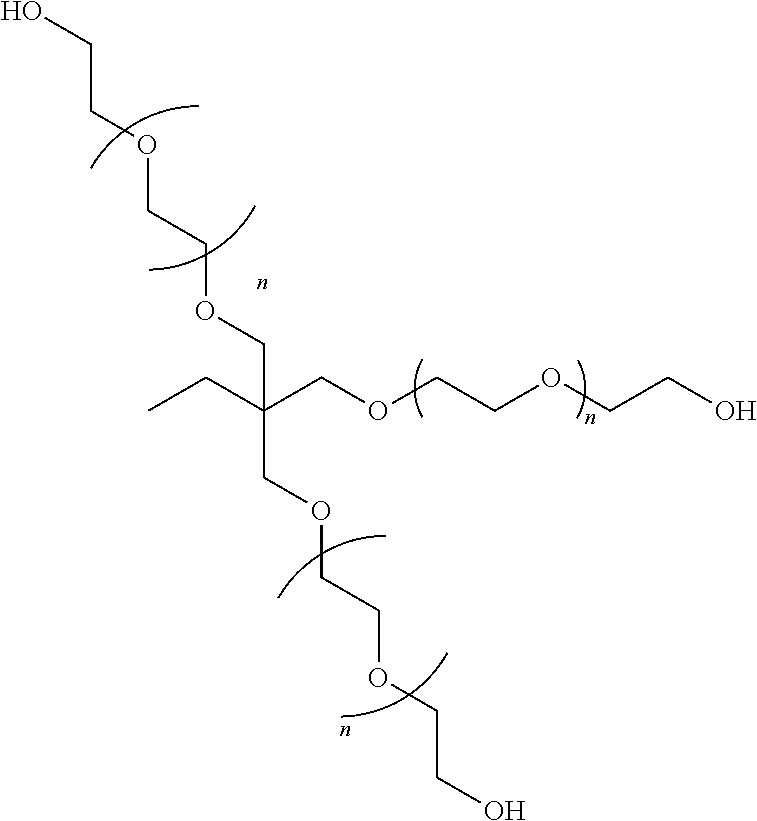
OCCOCCOCC(CC)(COCCOCCO)COCCOCCO
